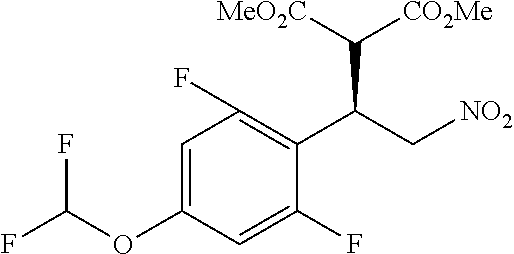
C1=C(OC(F)F)C=C(F)C(C(C[NO2])C([CO2Me])[MeO2C])=C1F
